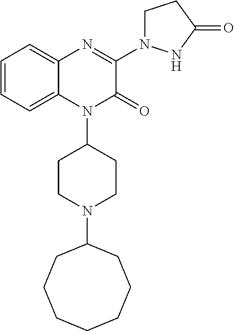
C1=CC=C2C(=C1)N=C(N1CCC(=O)N1)C(=O)N2C1CCN(C2CCCCCCC2)CC1
